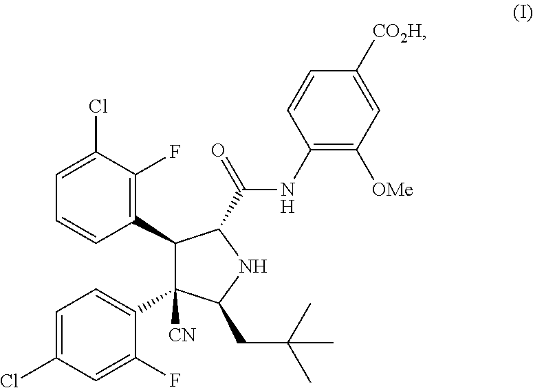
C1(NC(=O)C2C(C3=C(F)C(Cl)=CC=C3)C(C3=CC=C(Cl)C=C3F)([CN])C(CC(C)(C)C)N2)=C([OMe])C=C([CO2H])C=C1
